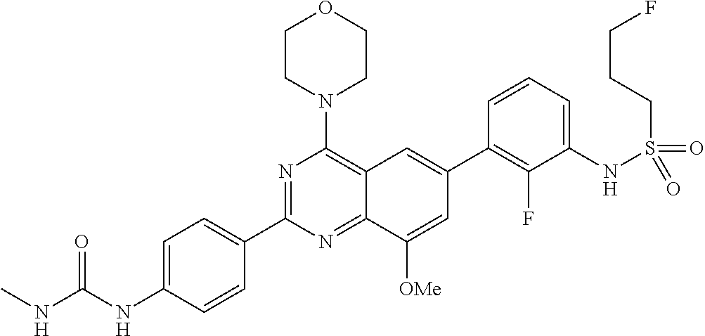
C12=NC(C3=CC=C(NC(NC)=O)C=C3)=NC(N3CCOCC3)=C1C=C(C1=C(F)C(NS(CCCF)(=O)=O)=CC=C1)C=C2[OMe]
